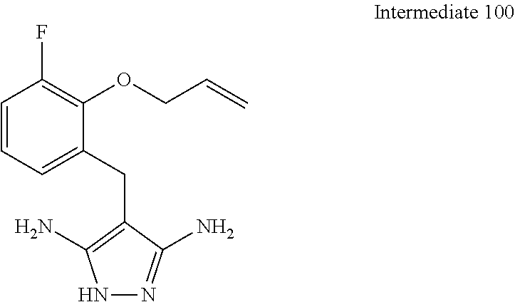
C1=CC=C(CC2=C(N)NN=C2N)C(OCC=C)=C1F
